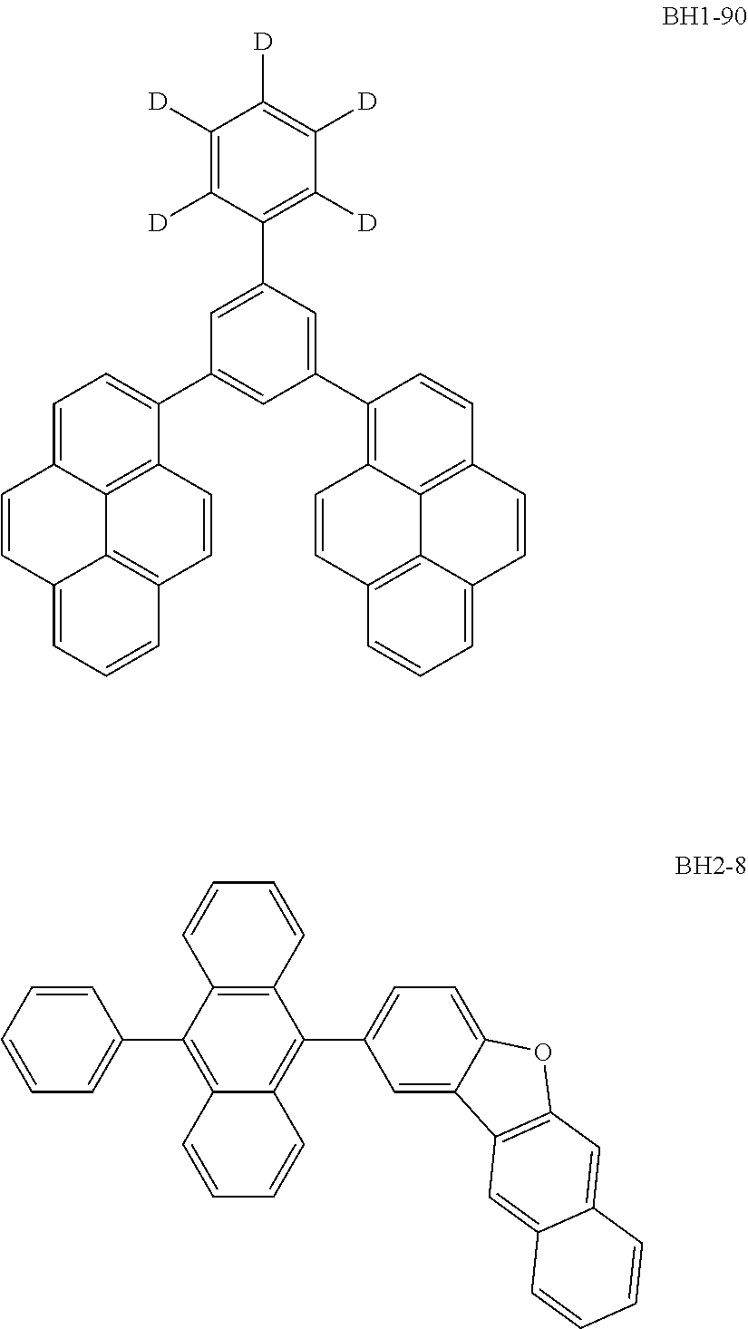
C1([D])=C([D])C(C2=CC(C3=CC=C4C5=C3C=CC3=C5C(=CC=C3)C=C4)=CC(C3=C4C5=C(C=C3)C=CC3=CC=CC(=C53)C=C4)=C2)=C([D])C([D])=C1[D].C12=C(C3=CC=CC=C3)C3=C(C(C4=CC=C5C(=C4)C4=C(O5)C=C5C(=C4)C=CC=C5)=C1C=CC=C2)C=CC=C3
